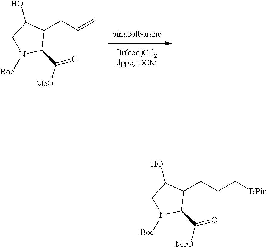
C(C1C(C([MeO])=O)N([Boc])CC1O)CC[BPin].C(C1C(C([MeO])=O)N([Boc])CC1O)C=C
